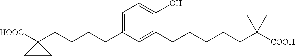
C1=C(O)C(CCCCCC(C)(C)[COOH])=CC(CCCCC2([HOOC])CC2)=C1
